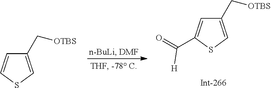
C1(C[OTBS])=CSC(C(=O)[H])=C1.C1(C[OTBS])=CSC=C1
